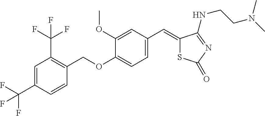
C1=C(C(F)(F)F)C=CC(COC2=CC=C(C=C3SC(=O)N=C3NCCN(C)C)C=C2OC)=C1C(F)(F)F
